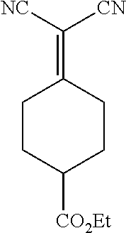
C1CC([CO2Et])CCC1=C([NC])[CN]
